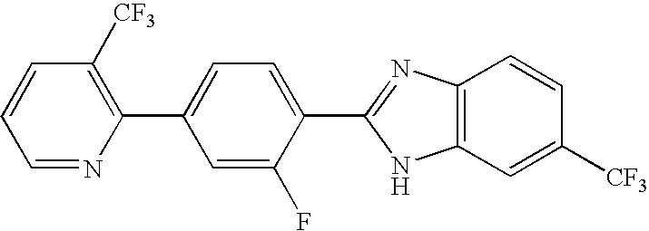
C1=NC(C2=CC=C(C3=NC4=C(N3)C=C([CF3])C=C4)C(F)=C2)=C([CF3])C=C1
